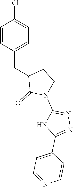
C1=CC(CC2C(=O)N(C3=NN=C(C4=CC=NC=C4)N3)CC2)=CC=C1Cl
